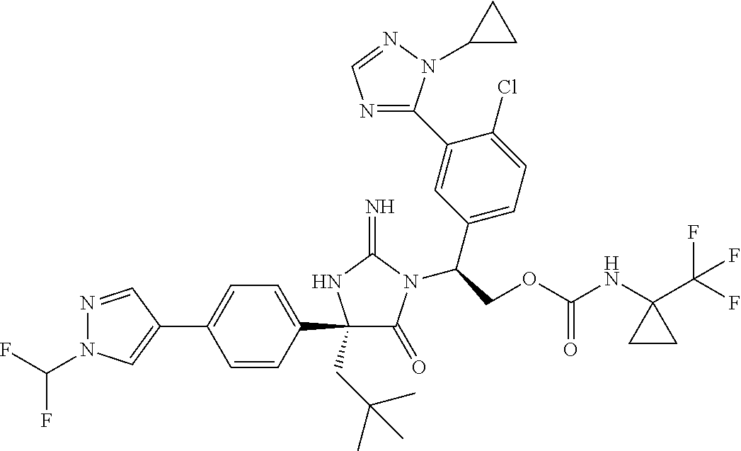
N1=CC(C2=CC=C(C3(CC(C)(C)C)C(=O)N(C(COC(NC4(C(F)(F)F)CC4)=O)C4=CC=C(Cl)C(C5=NC=NN5C5CC5)=C4)C(=N)N3)C=C2)=CN1C(F)F
